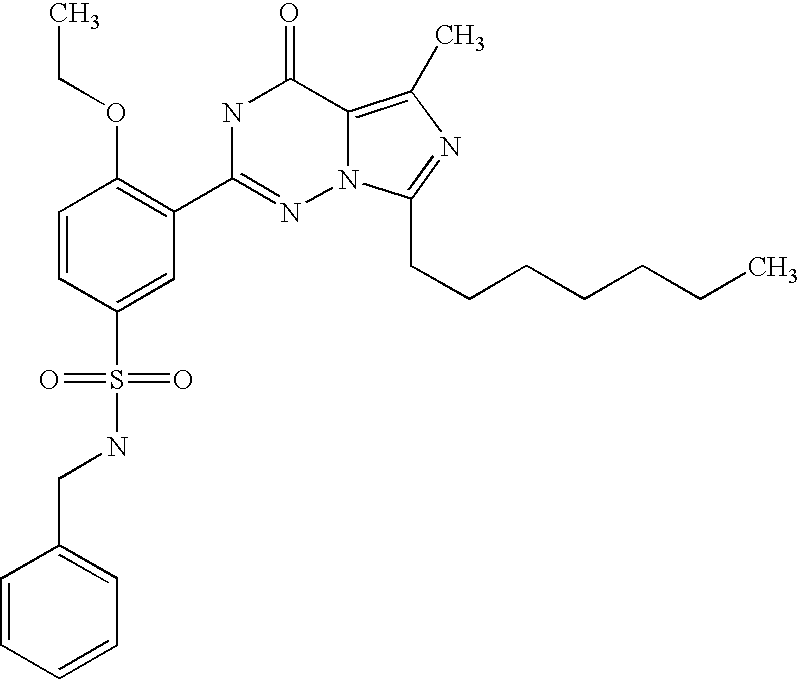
C1=CC(S(NCC2=CC=CC=C2)(=O)=O)=CC(C2=NN3C(=C(C)N=C3CCCCCCC)C(=O)N2)=C1OCC
